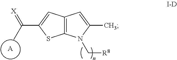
[A].CC(C1=CC2=C(S1)N(C[R8])C(C)=C2)=[X]
